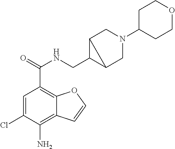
C1=C(Cl)C(N)=C2C(=C1C(=O)NCC1C3CN(C4CCOCC4)CC13)OC=C2
